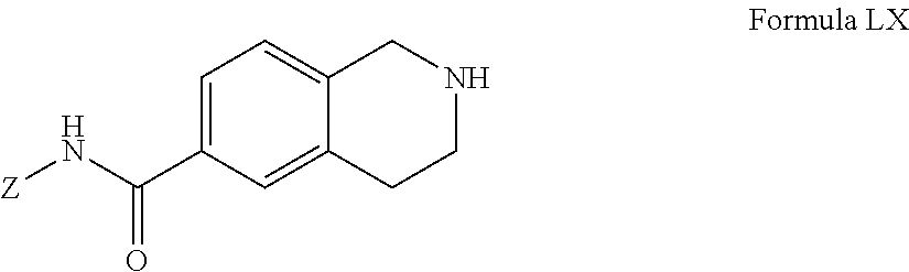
C1=C(C(N[Z])=O)C=C2C(=C1)CNCC2
